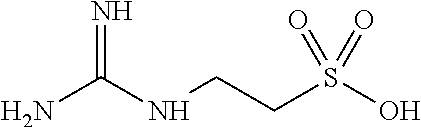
NC(NCCS(O)(=O)=O)=N
